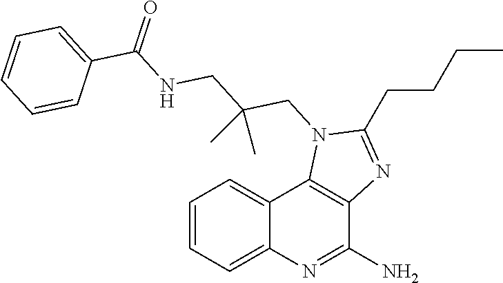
C1=CC=C2C(=C1)C1=C(C(N)=N2)N=C(CCCC)N1CC(CNC(C1=CC=CC=C1)=O)(C)C
